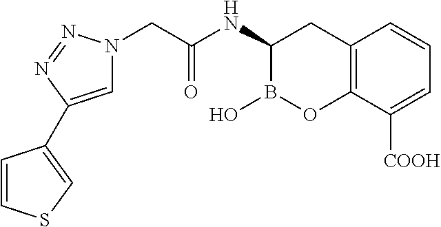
C1(NC(CN2C=C(C3=CSC=C3)N=N2)=O)B(O)OC2=C(C1)C=CC=C2[COOH]
